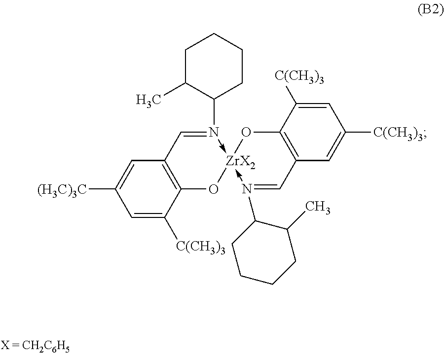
C1=C([C(CH3)3])C2=C(C=C1[(H3C)3C])C=N(C1CCCCC1C)->[ZrX2]1(-N(C3CCCCC3C)=CC3=C(O1)C([C(CH3)3])=CC([C(CH3)3])=C3)O2
